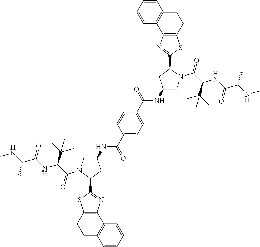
C1(NC(C2=CC=C(C(NC3CN(C(C(C(C)(C)C)NC(C(NC)C)=O)=O)C(C4=NC5=C(S4)CCC4=C5C=CC=C4)C3)=O)C=C2)=O)CN(C(C(C(C)(C)C)NC(C(NC)C)=O)=O)C(C2=NC3=C(S2)CCC2=C3C=CC=C2)C1
